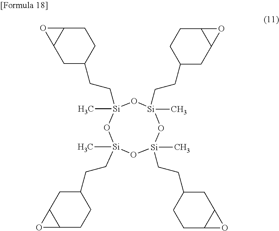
C[Si]1(CCC2CC3C(CC2)O3)O[Si](C)(CCC2CCC3C(C2)O3)O[Si](CCC2CCC3C(C2)O3)(C)O[Si](CCC2CC3C(CC2)O3)(C)O1
